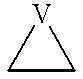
C1C[V]1
